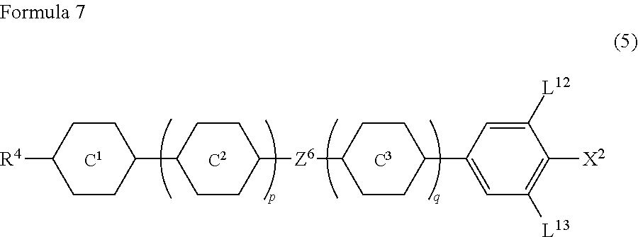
C1([R4])CCC(C2CCC([Z6]C3CCC(C4=CC([L13])=C([X2])C([L12])=C4)CC3)CC2)CC1
